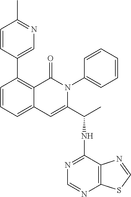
C1=CC=C2C(=C1C1=CN=C(C)C=C1)C(=O)N(C1=CC=CC=C1)C(C(C)NC1=NC=NC3=C1N=CS3)=C2
